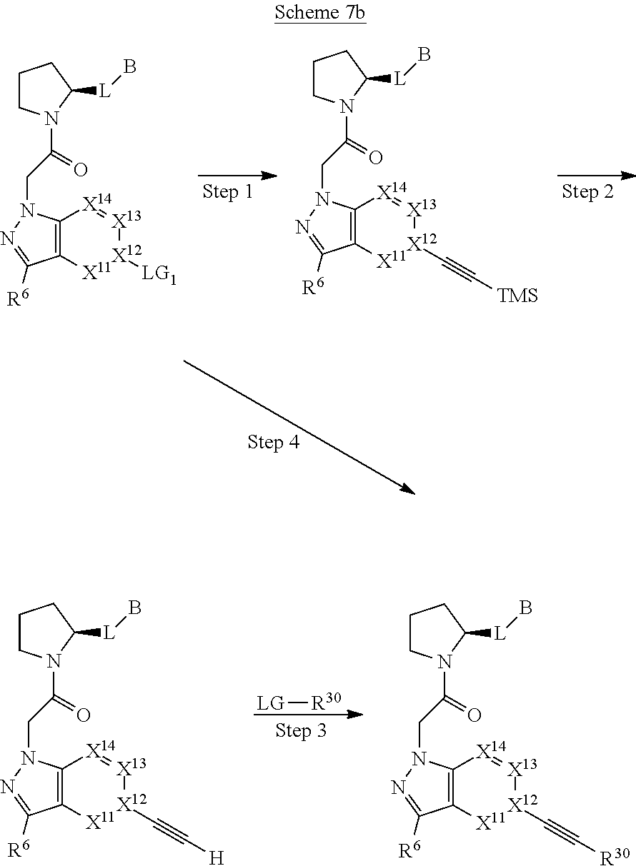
C12=C([X11][X12]([LG1])[X13]=[X14]1)C([R6])=NN2CC(=O)N1CCCC1[L]B.C12=C([X11][X12](C#C[TMS])[X13]=[X14]1)C([R6])=NN2CC(=O)N1CCCC1[L]B.[LG][R30].C12=C([X11][X12](C#C[H])[X13]=[X14]1)C([R6])=NN2CC(=O)N1CCCC1[L]B.C12=C([X11][X12](C#C[R30])[X13]=[X14]1)C([R6])=NN2CC(=O)N1CCCC1[L]B
